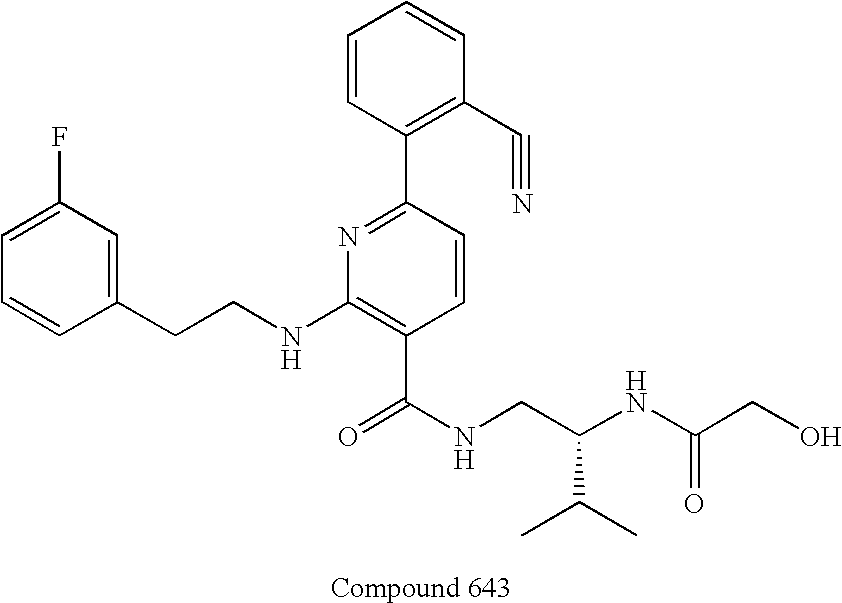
C1=CC(CCNC2=C(C(NCC(NC(CO)=O)C(C)C)=O)C=CC(C3=C(C#N)C=CC=C3)=N2)=CC(F)=C1
